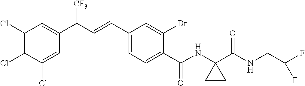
C1(Cl)=C(Cl)C(Cl)=CC(C(C=CC2=CC=C(C(NC3(C(NCC(F)F)=O)CC3)=O)C(Br)=C2)[CF3])=C1
